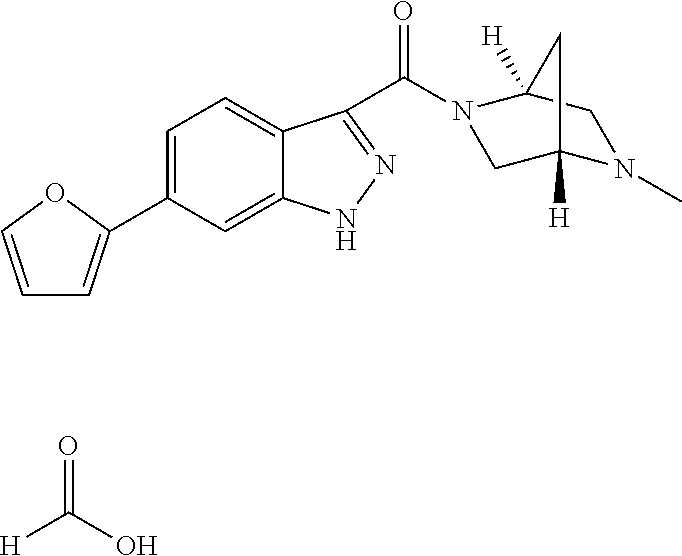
[H]C(=O)O.C1=C(C2=CC=CO2)C=C2C(=C1)C(C(=O)N1CC3([H])N(C)CC1([H])C3)=NN2
